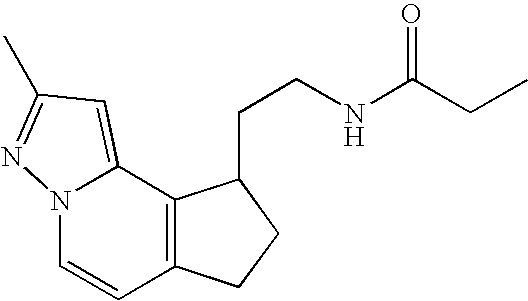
N12C=CC3=C(C1=CC(C)=N2)C(CCNC(CC)=O)CC3
